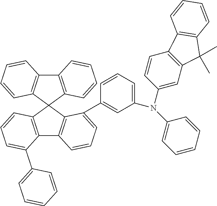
C12=C(C3(C4=C1C=CC=C4)C1=C(C4=C3C(C3=CC(N(C5=CC6=C(C=C5)C5=C(C6(C)C)C=CC=C5)C5=CC=CC=C5)=CC=C3)=CC=C4)C(C3=CC=CC=C3)=CC=C1)C=CC=C2
